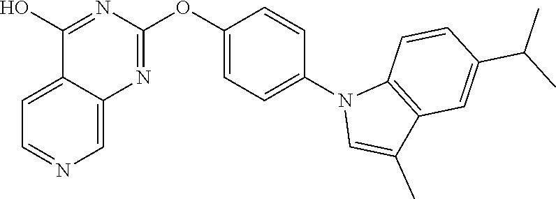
C12=CC=NC=C1N=C(OC1=CC=C(N3C=C(C)C4=C3C=CC(C(C)C)=C4)C=C1)N=C2O
